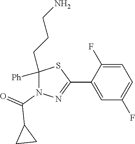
C1([Ph])(CCCN)N(C(=O)C2CC2)N=C(C2=CC(F)=CC=C2F)S1
